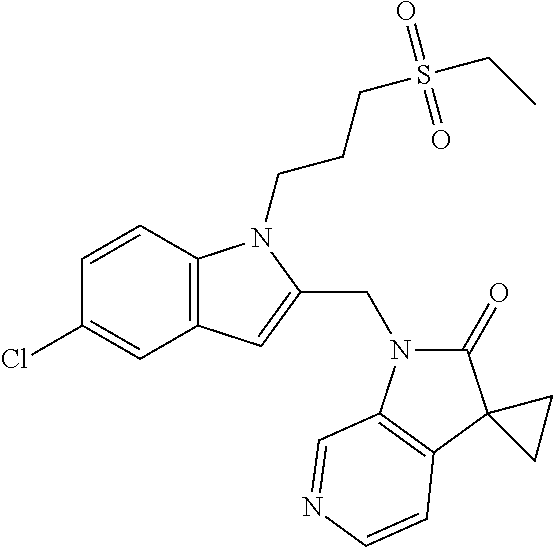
C1=CC2=C(C=C1Cl)C=C(CN1C(=O)C3(C4=C1C=NC=C4)CC3)N2CCCS(CC)(=O)=O
